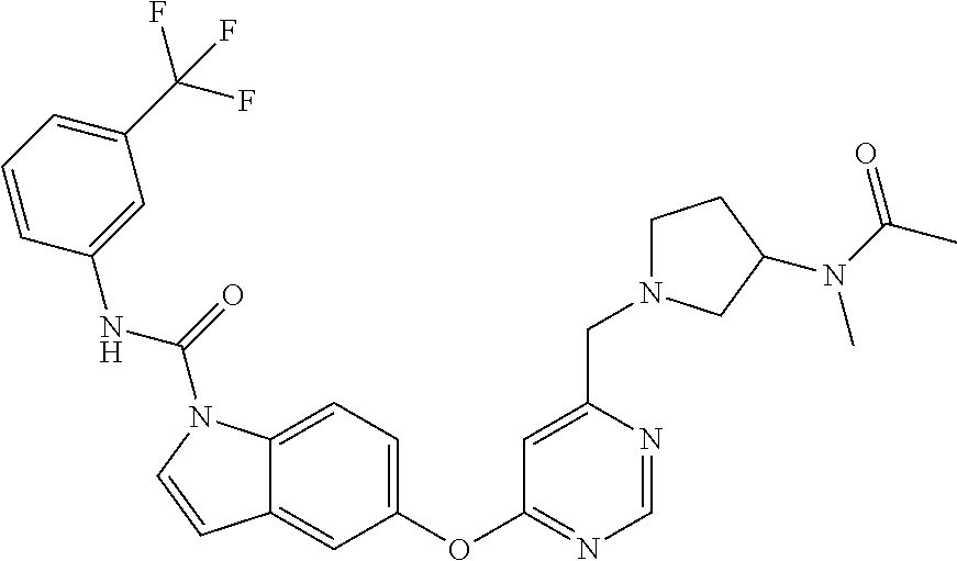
C12=CC=C(OC3=NC=NC(CN4CCC(N(C(=O)C)C)C4)=C3)C=C1C=CN2C(=O)NC1=CC(C(F)(F)F)=CC=C1
